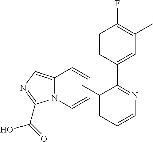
C12=CN=C(C(=O)O)N1C=CC=C2.C1(C)=CC=CN=C1C1=CC(C)=C(F)C=C1
